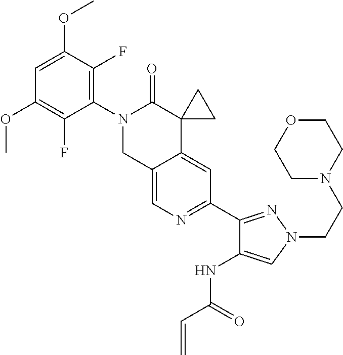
C12=CN=C(C3=NN(CCN4CCOCC4)C=C3NC(C=C)=O)C=C1C1(C(=O)N(C3=C(F)C(OC)=CC(OC)=C3F)C2)CC1
